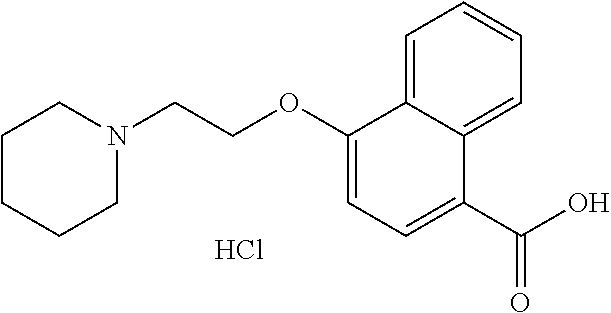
C1CCCN(CCOC2=CC=C(C(O)=O)C3=CC=CC=C23)C1.Cl
